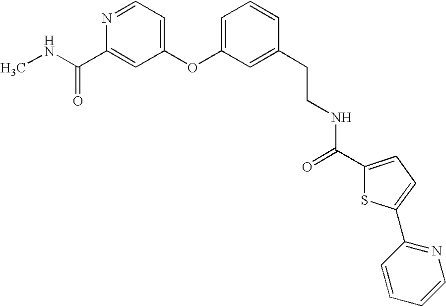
N(C(C1=CC(OC2=CC=CC(CCNC(C3=CC=C(C4=NC=CC=C4)S3)=O)=C2)=CC=N1)=O)C
